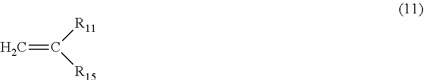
C=C([R11])[R15]
